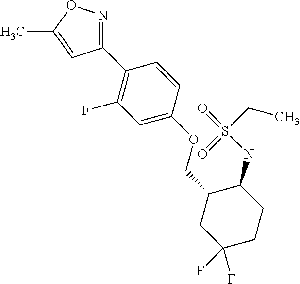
C1(C2=C(F)C=C(OCC3CC(F)(F)CCC3NS(CC)(=O)=O)C=C2)=NOC(C)=C1
